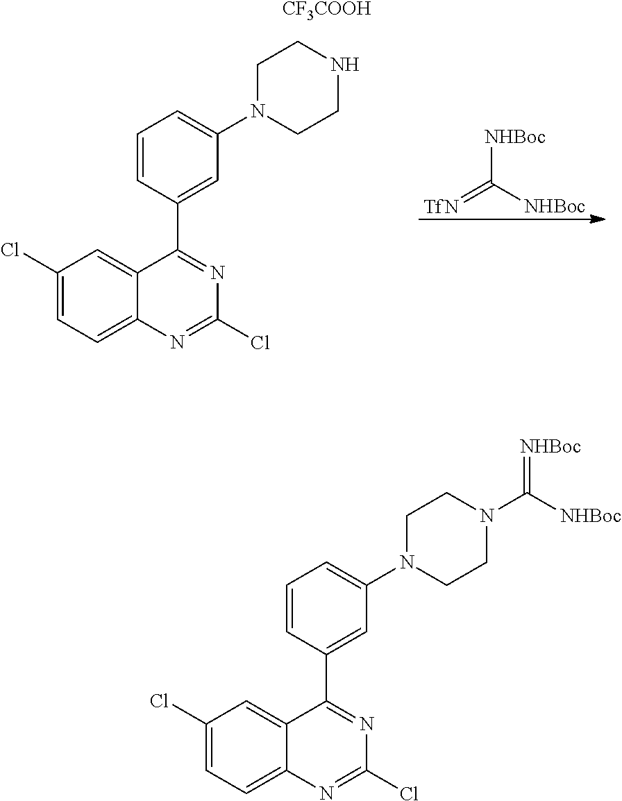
[NHBoc]C([NHBoc])=[TfN].C1(Cl)=CC=C2C(=C1)C(C1=CC(N3CCNCC3)=CC=C1)=NC(Cl)=N2.[CF3COOH].C1(Cl)=CC=C2C(=C1)C(C1=CC(N3CCN(C([NHBoc])=[NHBoc])CC3)=CC=C1)=NC(Cl)=N2
